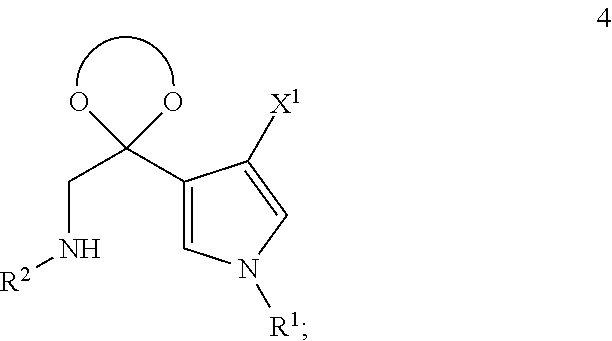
C(N[R2])C(C1=CN([R1])C=C1[X1])(O)O
